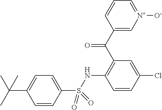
C1(S(NC2=C(C(=O)C3=C[N+]([O-])=CC=C3)C=C(Cl)C=C2)(=O)=O)=CC=C(C(C)(C)C)C=C1
